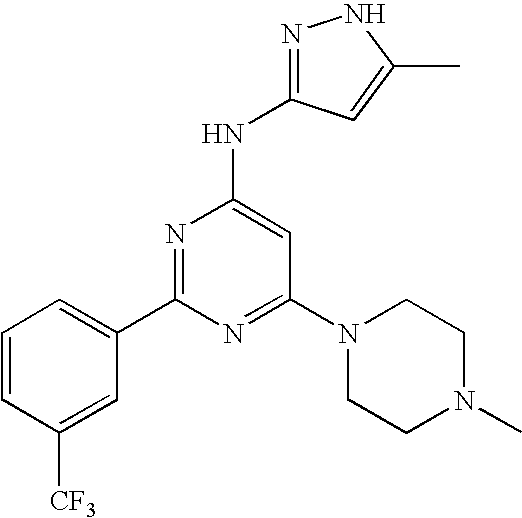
C1=CC=C(C2=NC(NC3=NNC(C)=C3)=CC(N3CCN(C)CC3)=N2)C=C1[CF3]
